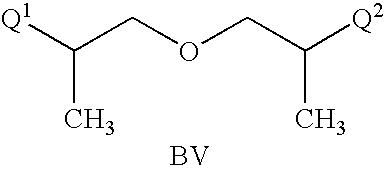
C(COCC([Q2])C)([Q1])C.[BV]
